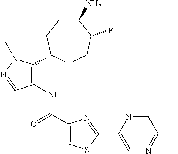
C1(N)CCC(C2=C(NC(C3=CSC(C4=CN=C(C)C=N4)=N3)=O)C=NN2C)OCC1F
